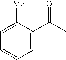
C1=C([Me])C(C(C)=O)=CC=C1
